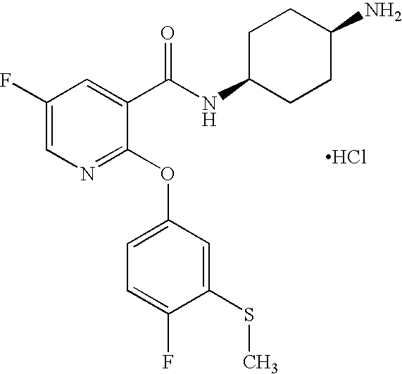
C1=C(F)C=C(C(NC2CCC(N)CC2)=O)C(OC2=CC=C(F)C(SC)=C2)=N1.Cl
